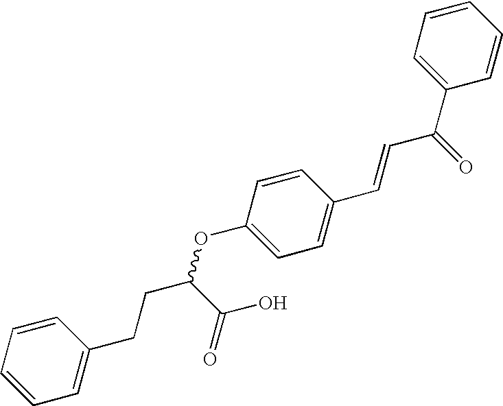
C1=CC(C=CC(C2=CC=CC=C2)=O)=CC=C1OC(CCC1=CC=CC=C1)C(=O)O
